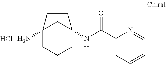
C12(N)CCCC(NC(C3=CC=CC=N3)=O)(C1)CC2.Cl
